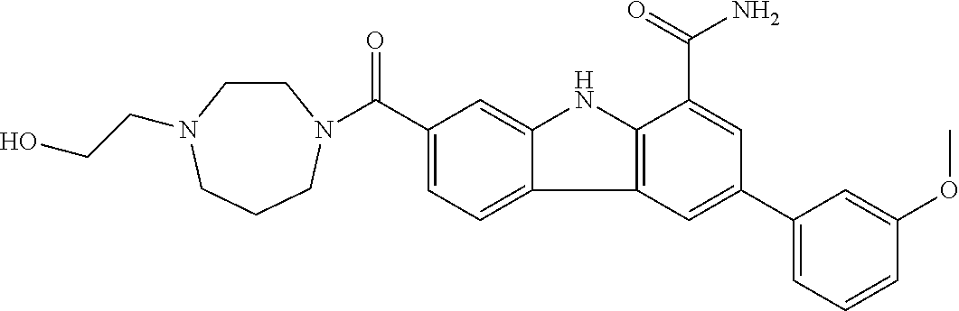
C1(C(=O)N2CCN(CCO)CCC2)=CC=C2C(=C1)NC1=C2C=C(C2=CC=CC(OC)=C2)C=C1C(=O)N
